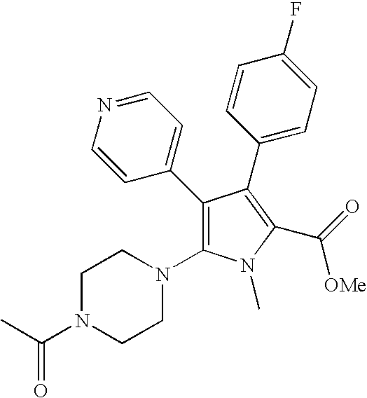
C1(C2=CC=NC=C2)=C(N2CCN(C(C)=O)CC2)N(C)C(C(=O)[OMe])=C1C1=CC=C(F)C=C1
